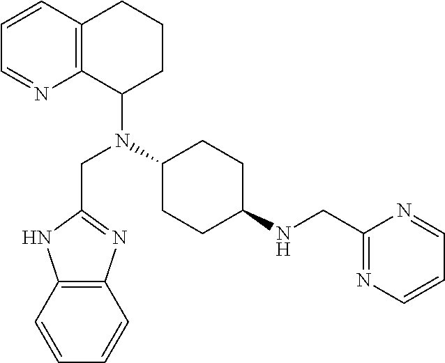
C1=CC2=C(N=C1)C(N(C1CCC(NCC3=NC=CC=N3)CC1)CC1=NC3=C(N1)C=CC=C3)CCC2
